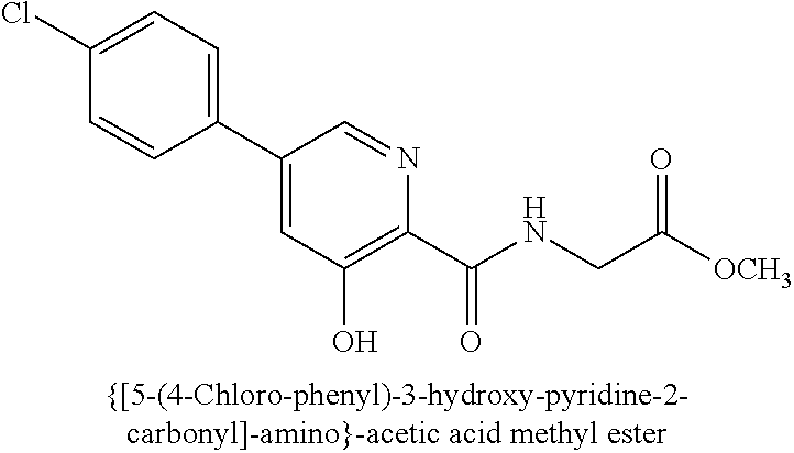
C1=C(Cl)C=CC(C2=CC(O)=C(C(NCC([OCH3])=O)=O)N=C2)=C1
